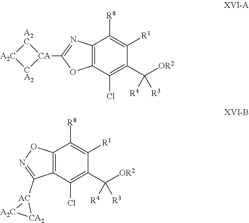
C12=C(C([R8])=C([R1])C(C([OR2])([R3])[R4])=C1Cl)N=C([CA]1[A2C][A2C][CA2]1)O2.C12=C(C([R8])=C([R1])C(C([OR2])([R3])[R4])=C1Cl)ON=C2[AC]1[A2C][CA2]1
